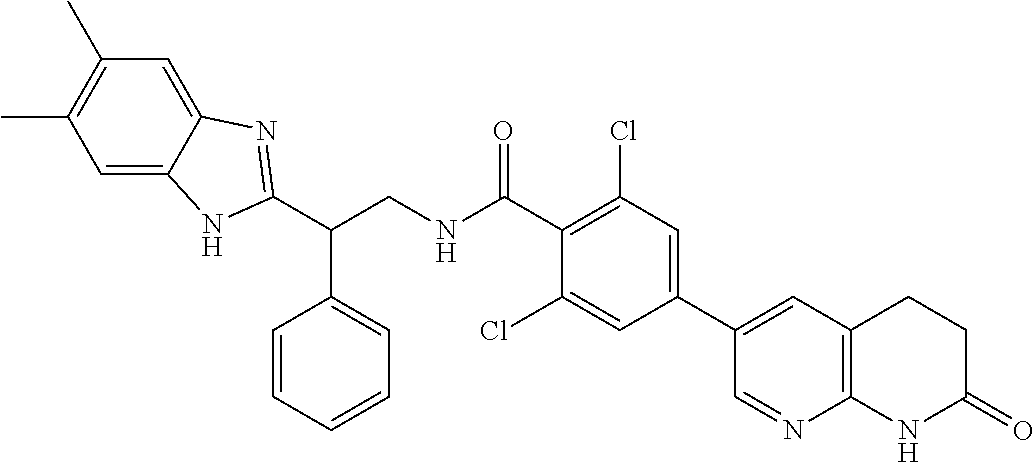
C1(C)=C(C)C=C2C(=C1)N=C(C(CNC(C1=C(Cl)C=C(C3=CC4=C(N=C3)NC(=O)CC4)C=C1Cl)=O)C1=CC=CC=C1)N2
